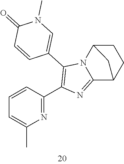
C1=CC(C2=C(C3=CN(C)C(=O)C=C3)N3C(=N2)C2CCC3C2)=NC(C)=C1
